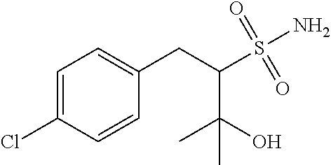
C1=C(Cl)C=CC(CC(S(=O)(=O)N)C(O)(C)C)=C1
